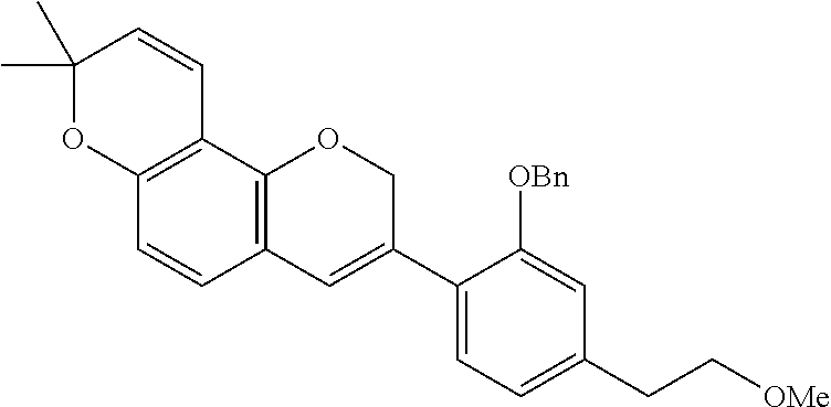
C1(C)(C)OC2=C(C=C1)C1=C(C=C2)C=C(C2=CC=C(CC[OMe])C=C2[OBn])CO1
